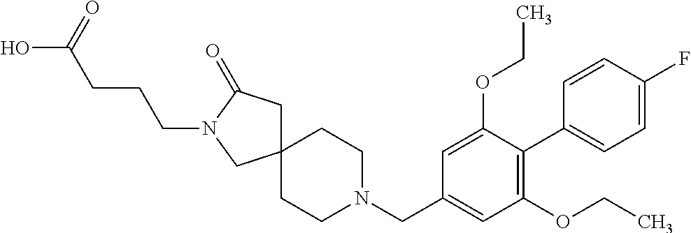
C1CN(CC2=CC(OCC)=C(C3=CC=C(F)C=C3)C(OCC)=C2)CCC12CC(=O)N(CCCC(=O)O)C2
